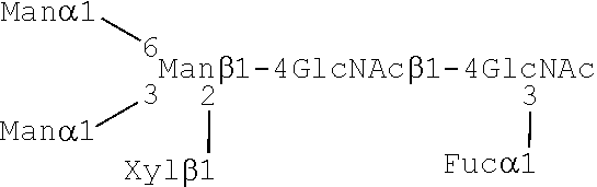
[Manb1-4GlcNAcb1-4GlcNAc].[2][Xylb1].[3][Mana1].[6][Mana1].[3][Fuca1]
